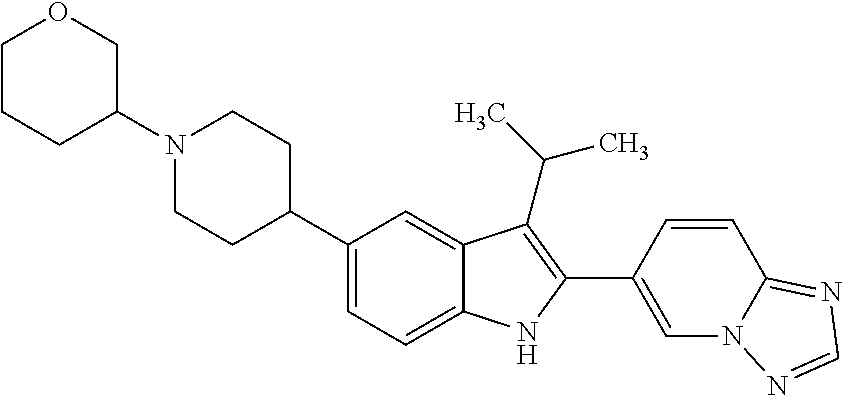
C1(C2CCN(C3COCCC3)CC2)=CC=C2C(=C1)C(C(C)C)=C(C1=CN3C(=NC=N3)C=C1)N2
